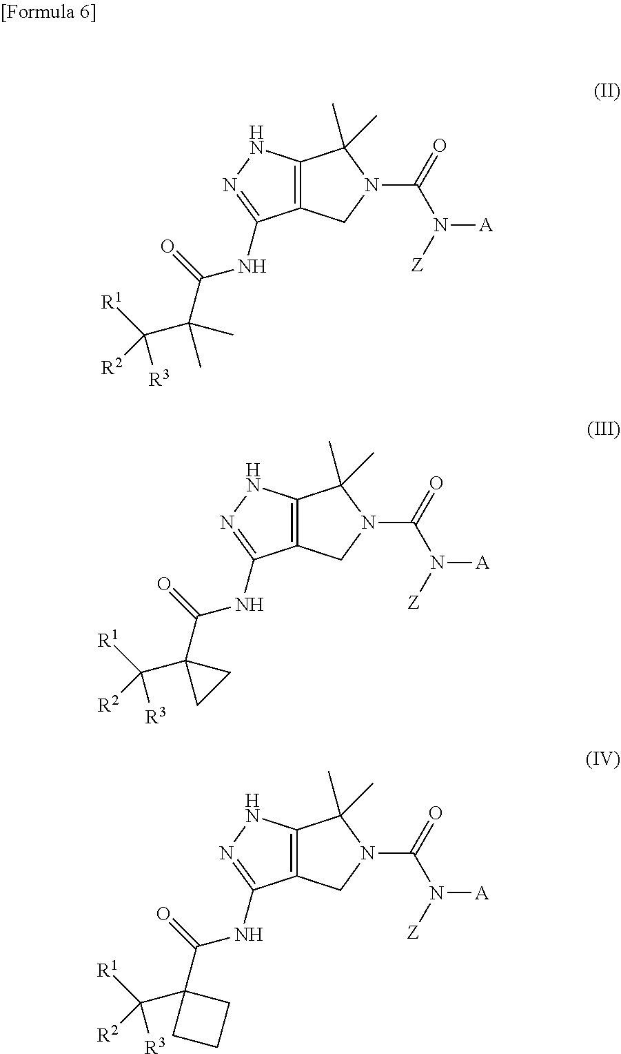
C12=C(CN(C(=O)N([Z])[A])C1(C)C)C(NC(C(C([R1])([R3])[R2])(C)C)=O)=NN2.C12=C(CN(C(=O)N([Z])[A])C1(C)C)C(NC(C1(C([R1])([R3])[R2])CC1)=O)=NN2.C12=C(CN(C(=O)N([Z])[A])C1(C)C)C(NC(C1(C([R1])([R3])[R2])CCC1)=O)=NN2
